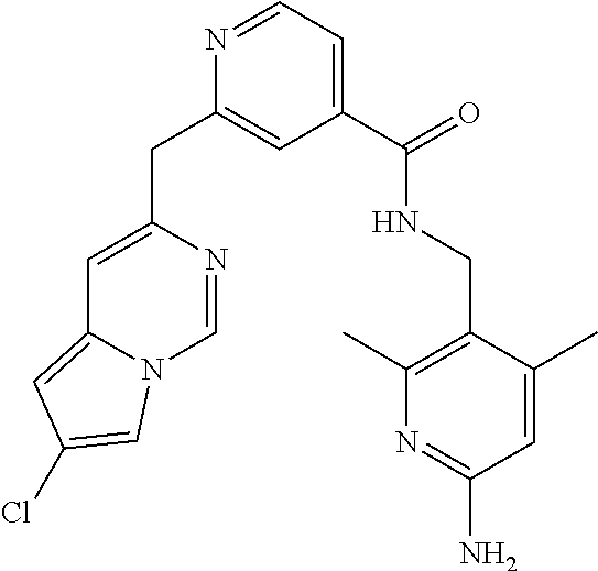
C1=C(CC2=CC(C(NCC3=C(C)N=C(N)C=C3C)=O)=CC=N2)N=CN2C1=CC(Cl)=C2
